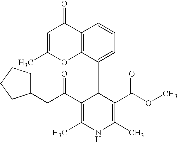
C12=C(C(C3C(C(CC4CCCC4)=O)=C(C)NC(C)=C3C(OC)=O)=CC=C1)OC(C)=CC2=O
